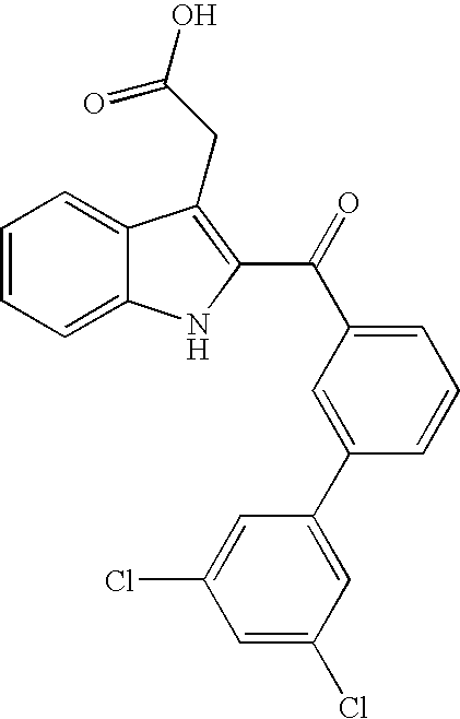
C1=CC=C2C(=C1)C(CC(O)=O)=C(C(=O)C1=CC=CC(C3=CC(Cl)=CC(Cl)=C3)=C1)N2
